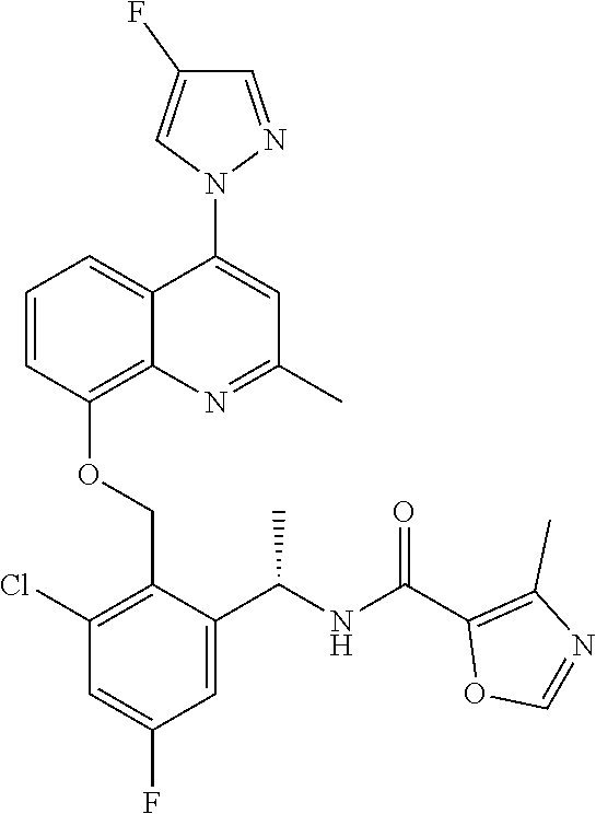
C1=CC(OCC2=C(Cl)C=C(F)C=C2C(NC(C2=C(C)N=CO2)=O)C)=C2C(=C1)C(N1N=CC(F)=C1)=CC(C)=N2
